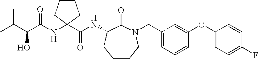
C1CCN(CC2=CC=CC(OC3=CC=C(F)C=C3)=C2)C(=O)C(NC(=O)C2(NC(C(O)C(C)C)=O)CCCC2)C1
